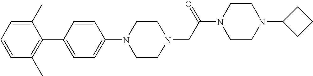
C1CN(C2CCC2)CCN1C(CN1CCN(C2=CC=C(C3=C(C)C=CC=C3C)C=C2)CC1)=O
